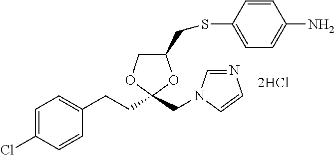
C1=C(Cl)C=CC(CCC2(CN3C=NC=C3)OC(CSC3=CC=C(N)C=C3)CO2)=C1
